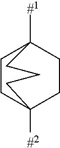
C1CC2([#2])CCC1([#1])CCC2
